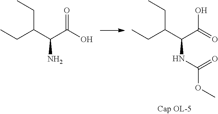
C(C(C(O)=O)N)(CC)CC.C(C(C(=O)O)NC(OC)=O)(CC)CC
